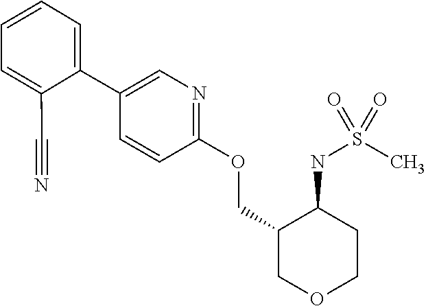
C1(C2=CN=C(OCC3COCCC3NS(C)(=O)=O)C=C2)=CC=CC=C1C#N
